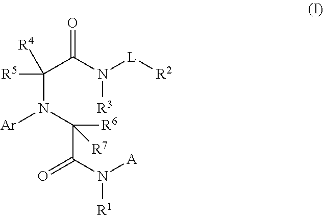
N(C(C(N([L][R2])[R3])=O)([R5])[R4])(C(C(N([A])[R1])=O)([R6])[R7])[Ar]
